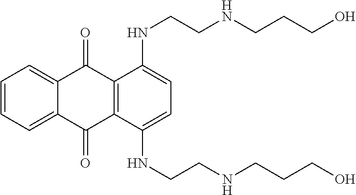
C1=CC=C2C(=C1)C(=O)C1=C(C2=O)C(NCCNCCCO)=CC=C1NCCNCCCO
